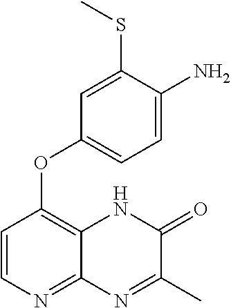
C1=C(SC)C(N)=CC=C1OC1=C2C(=NC=C1)N=C(C)C(=O)N2
